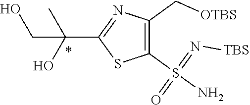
N(=S(C1=C(C[OTBS])N=C(C(CO)(O)C)S1)(=O)N)[TBS]
